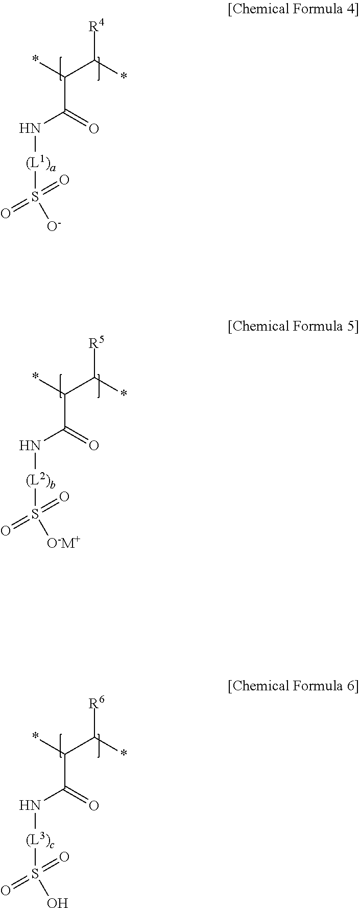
*C(C(*)[R4])C(=O)N[(L1)a]S(=O)(=O)[O-].*C(C(*)[R5])C(=O)N[(L2)b]S(=O)(=O)[O-M+].*C(C(*)[R6])C(=O)N[(L3)c]S(=O)(=O)O
